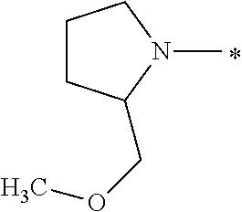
CN1C(COC)CCC1
